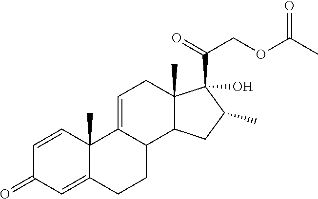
C1=CC2(C)C(=CC1=O)CCC1C2=CCC2(C)C1CC(C)C2(C(=O)COC(C)=O)O
